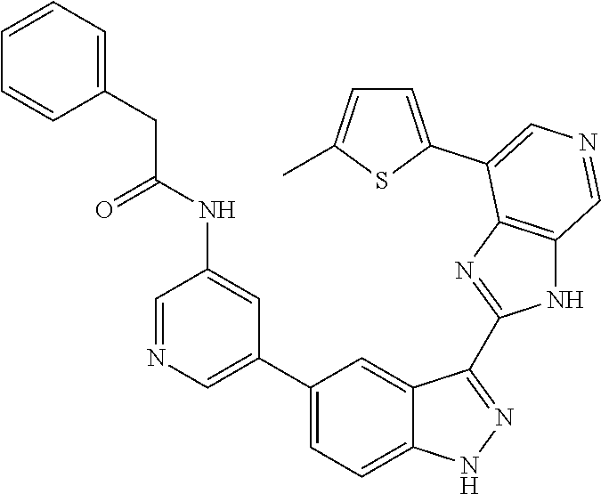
C1(C2=CN=CC(NC(CC3=CC=CC=C3)=O)=C2)=CC=C2C(=C1)C(C1=NC3=C(N1)C=NC=C3C1=CC=C(C)S1)=NN2
